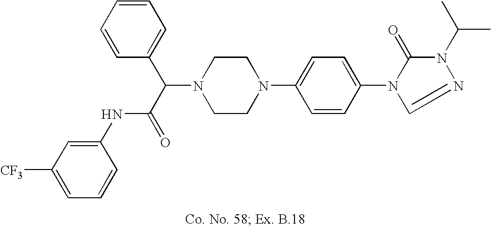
N1(C(C(=O)NC2=CC([CF3])=CC=C2)C2=CC=CC=C2)CCN(C2=CC=C(N3C(=O)N(C(C)C)N=C3)C=C2)CC1
